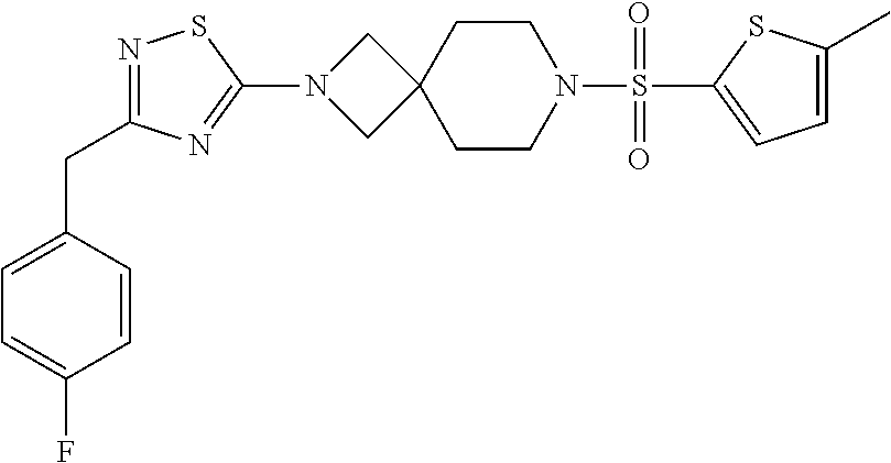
C1(S(N2CCC3(CC2)CN(C2=NC(CC4=CC=C(F)C=C4)=NS2)C3)(=O)=O)=CC=C(C)S1
